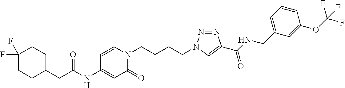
C(NC1=CC(=O)N(CCCCN2N=NC(C(NCC3=CC=CC(OC(F)(F)F)=C3)=O)=C2)C=C1)(=O)CC1CCC(F)(F)CC1
